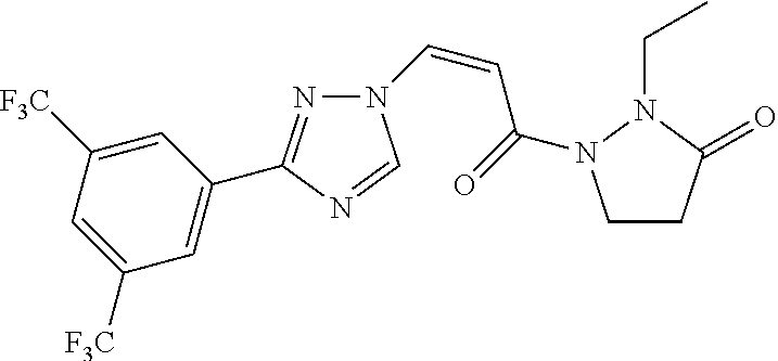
N1=C(C2=CC([F3C])=CC([F3C])=C2)N=CN1C=CC(=O)N1CCC(=O)N1CC
